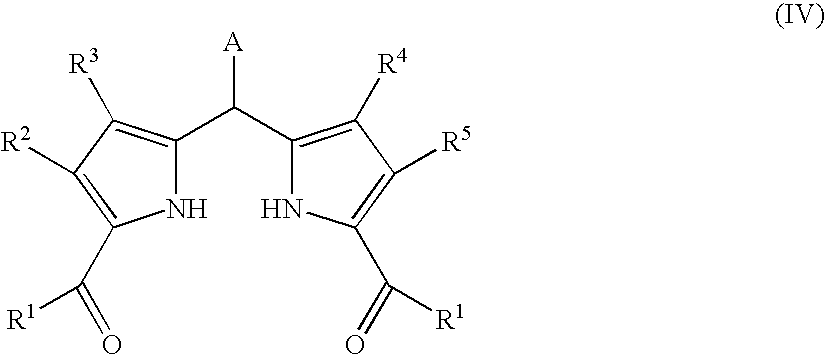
N1C(C(C2=C([R4])C([R5])=C(C(=O)[R1])N2)[A])=C([R3])C([R2])=C1C(=O)[R1]
